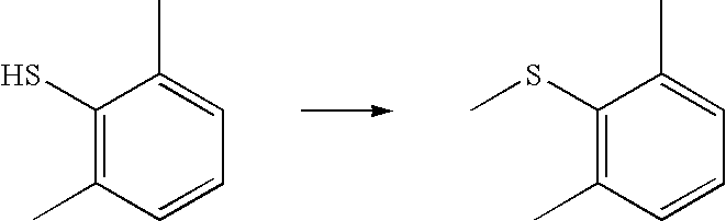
C1(S)=C(C)C=CC=C1C.C1(SC)=C(C)C=CC=C1C
